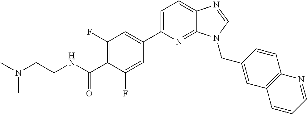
C1=C(C2=CC(F)=C(C(NCCN(C)C)=O)C(F)=C2)N=C2C(=C1)N=CN2CC1=CC2=C(C=C1)N=CC=C2
